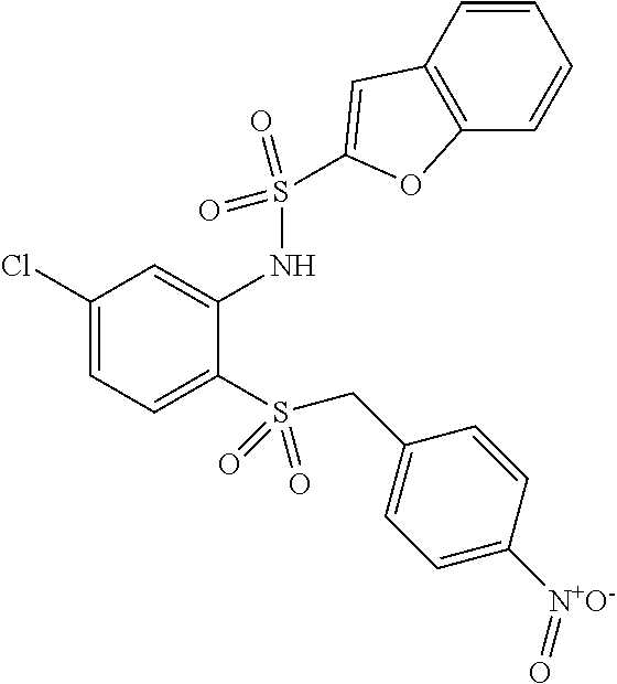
C1(Cl)=CC=C(S(CC2=CC=C([N+O-]=O)C=C2)(=O)=O)C(NS(C2=CC3=C(C=CC=C3)O2)(=O)=O)=C1
